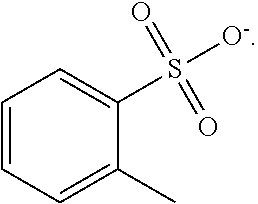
C1=CC=C(C)C(S([O-])(=O)=O)=C1
